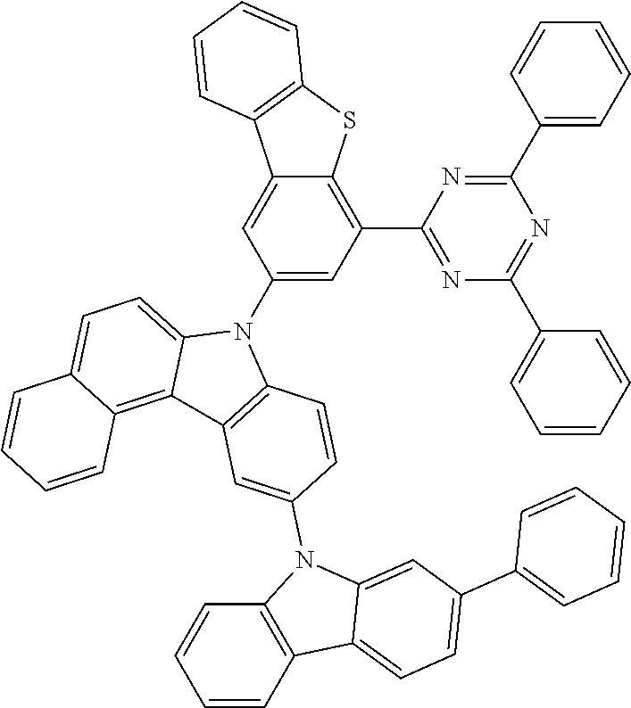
C1=CC=CC(C2=NC(C3=CC=CC=C3)=NC(C3=C4C(=CC(N5C6=CC=C7C(=C6C6=C5C=CC(N5C8=C(C9=CC=C(C%10=CC=CC=C%10)C=C59)C=CC=C8)=C6)C=CC=C7)=C3)C3=C(S4)C=CC=C3)=N2)=C1
